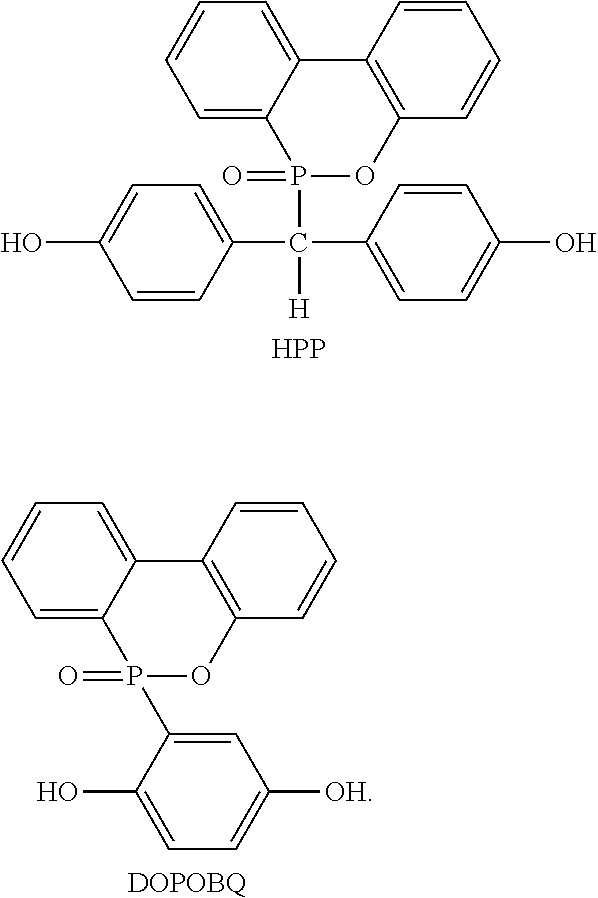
C1=C2C(=CC=C1)C1=C(OP2(C(C2=CC=C(O)C=C2)(C2=CC=C(O)C=C2)[H])=O)C=CC=C1.[HPP].[DOPOBQ].C1=C2C(=CC=C1)C1=C(OP2(=O)C2=CC([OH])=CC=C2O)C=CC=C1
